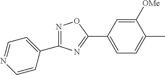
C1(C2=CC=NC=C2)=NOC(C2=CC=C(C)C([OMe])=C2)=N1
